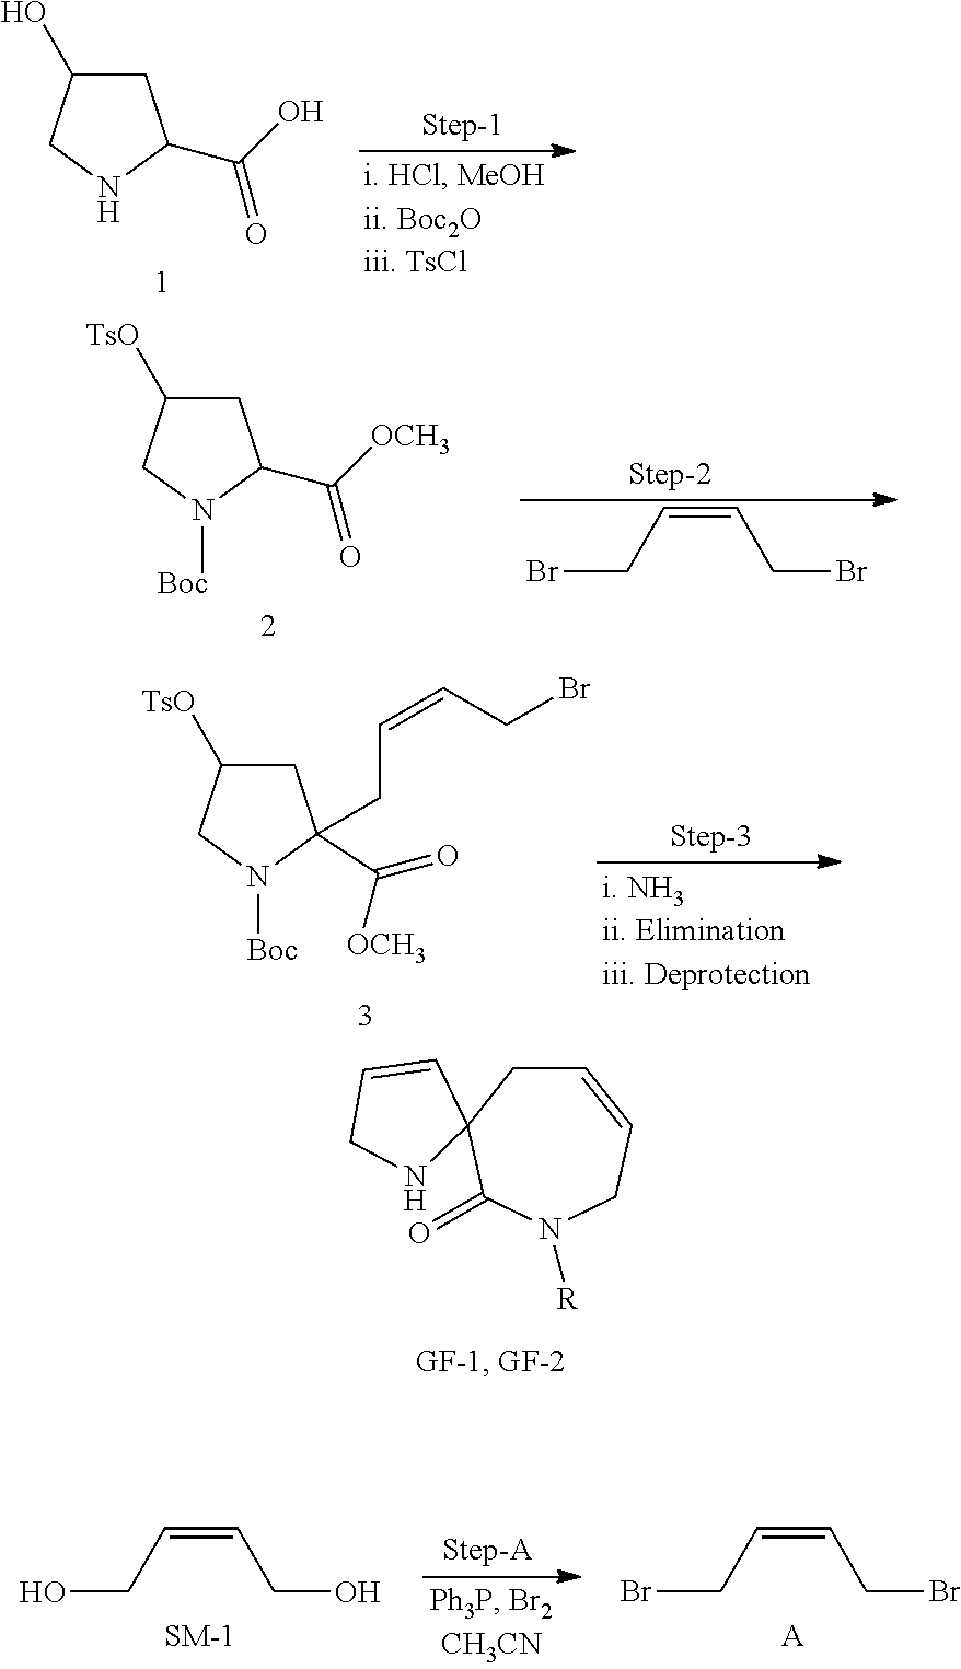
C1=CCN([R])C(=O)C2(C1)C=CCN2.C1C(O)CNC1C(O)=O.BrCC=CCBr.C1C([TsO])CN([Boc])C1C([OCH3])=O.C1([TsO])CN([Boc])C(C([OCH3])=O)(CC=CCBr)C1.BrCC=CCBr.[A].OCC=CCO
